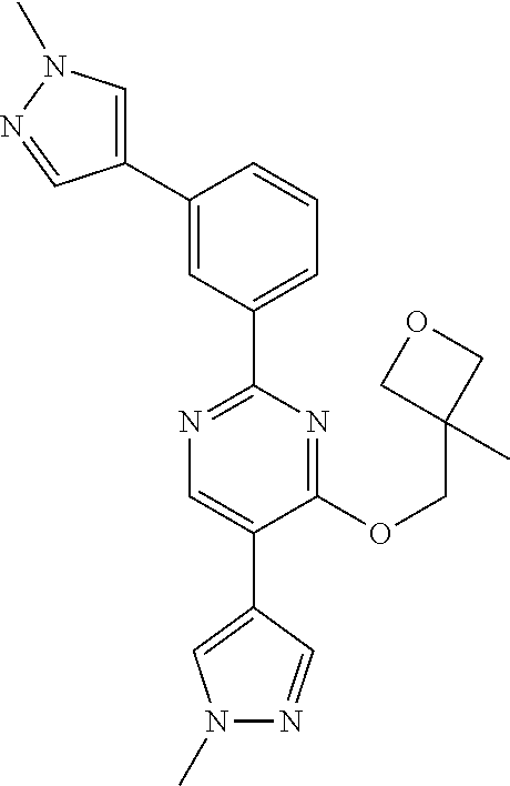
C1(OCC2(C)COC2)=NC(C2=CC=CC(C3=CN(C)N=C3)=C2)=NC=C1C1=CN(C)N=C1
